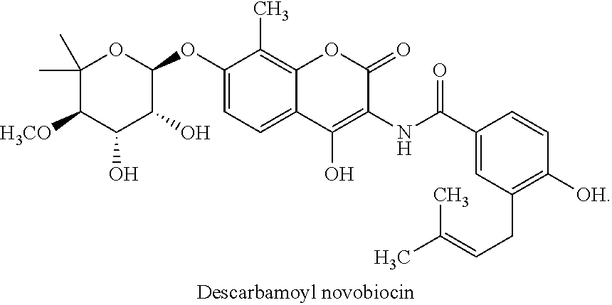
C1(OC2OC(C)(C)C([H3CO])C(O)C2O)=CC=C2C(=C1C)OC(=O)C(NC(C1=CC(CC=C(C)C)=C([OH])C=C1)=O)=C2O
